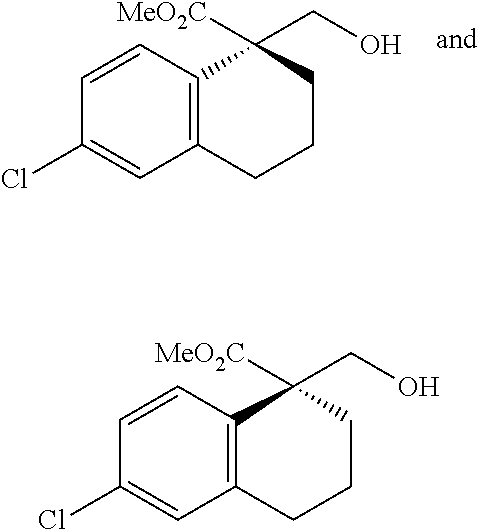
C1=CC2=C(C=C1Cl)CCCC2(CO)[MeO2C].C1=CC2=C(C=C1Cl)CCCC2(CO)[MeO2C]
